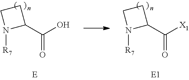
C(=O)(C1CCN1[R7])[X1].C(=O)(C1CCN1[R7])O
